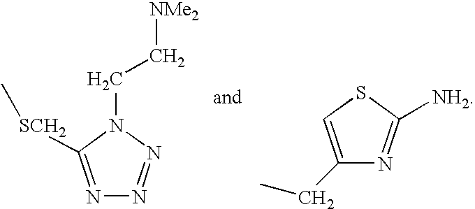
N1=C([SCH2]C)N(CC[NMe2])N=N1.C1(CC)=CSC([NH2])=N1
